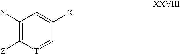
C1([Y])=C([Z])[T]=CC([X])=C1
